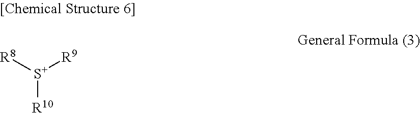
[R8][S+]([R9])[R10]
